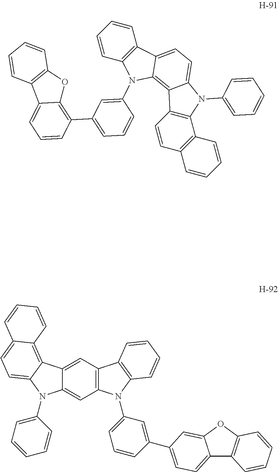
C12=C(C=CC=C1)C1=C(C=C2)C2=C3C(=CC=C2N1C1=CC=CC=C1)C1=C(N3C2=CC(C3=C4C(=CC=C3)C3=C(O4)C=CC=C3)=CC=C2)C=CC=C1.C12=CC3=C(C=C1N(C1=CC=CC=C1)C1=CC=C4C(=C21)C=CC=C4)N(C1=CC=CC(C2=CC=C4C5=C(OC4=C2)C=CC=C5)=C1)C1=C3C=CC=C1
